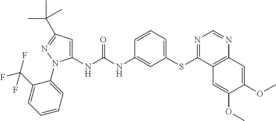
C1(NC(NC2=CC(SC3=NC=NC4=C3C=C(OC)C(OC)=C4)=CC=C2)=O)=CC(C(C)(C)C)=NN1C1=CC=CC=C1C(F)(F)F
